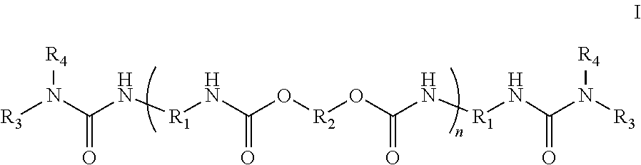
[R3]N(C(N[R1]NC(O[R2]OC(N[R1]NC(N([R3])[R4])=O)=O)=O)=O)[R4]
